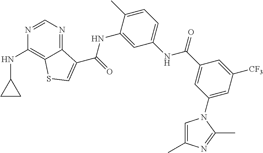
C1=NC(NC2CC2)=C2C(=N1)C(C(NC1=CC(NC(C3=CC(N4C=C(C)N=C4C)=CC([CF3])=C3)=O)=CC=C1C)=O)=CS2
